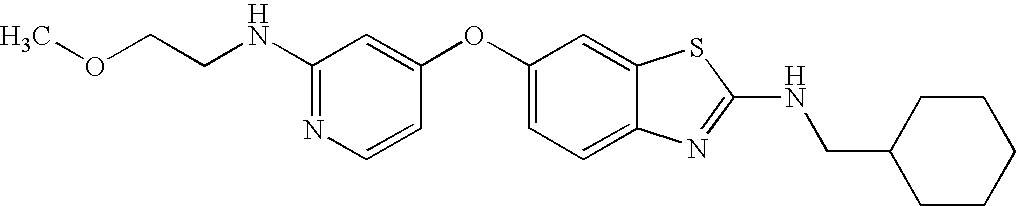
N1=C(NCCOC)C=C(OC2=CC=C3C(=C2)SC(NCC2CCCCC2)=N3)C=C1
